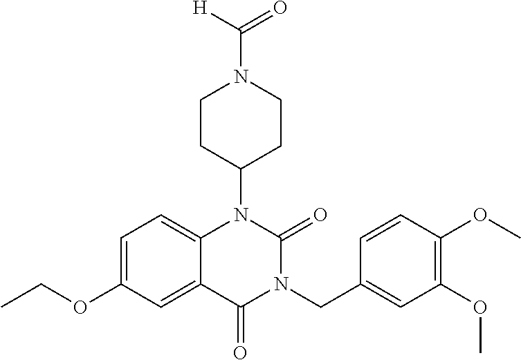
C1=C(OCC)C=C2C(=C1)N(C1CCN(C([H])=O)CC1)C(=O)N(CC1=CC(OC)=C(OC)C=C1)C2=O
